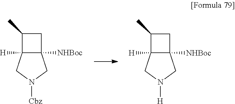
C12([NHBoc])C([H])(CN([H])C1)C(C)C2.C12([NHBoc])C([H])(CN([Cbz])C1)C(C)C2
